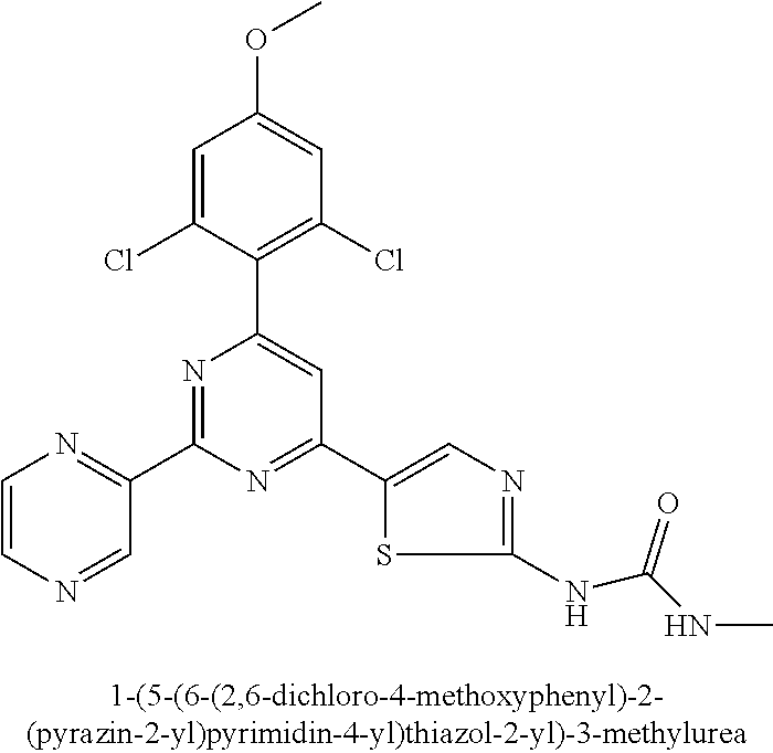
C1=C(Cl)C(C2=CC(C3=CN=C(NC(NC)=O)S3)=NC(C3=NC=CN=C3)=N2)=C(Cl)C=C1OC
